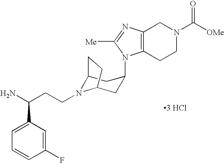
C12N(CCC(N)C3=CC=CC(F)=C3)C(CC(N3C4=C(CN(C([OMe])=O)CC4)N=C3[Me])C1)CC2.[3 HCl]
